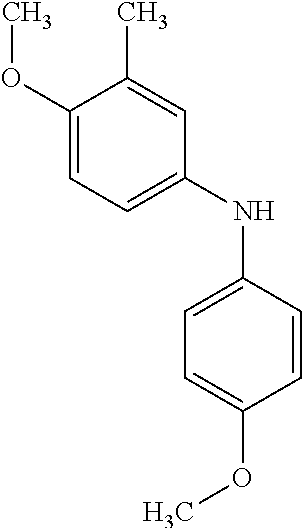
COC1=CC=C(NC2=CC=C(OC)C=C2)C=C1C
